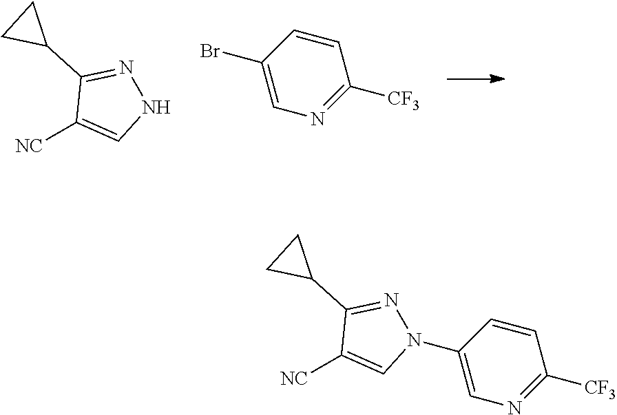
[NC]C1=CNN=C1C1CC1.C1=CC(Br)=CN=C1[CF3].C1=CC(N2C=C([NC])C(C3CC3)=N2)=CN=C1[CF3]
